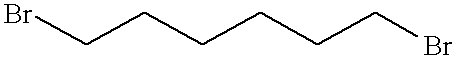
BrCCCCCCBr
